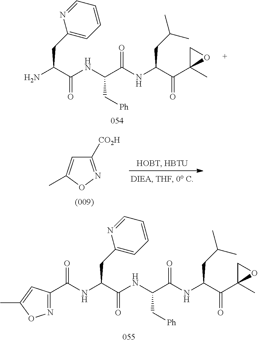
N(C(C(NC(C(=O)NC(CC(C)C)C(=O)C1(C)CO1)C[Ph])=O)CC1=CC=CC=N1)C(=O)C1=NOC(C)=C1.NC(C(NC(C(=O)NC(CC(C)C)C(=O)C1(C)CO1)C[Ph])=O)CC1=CC=CC=N1.C1([CO2H])=NOC(C)=C1
